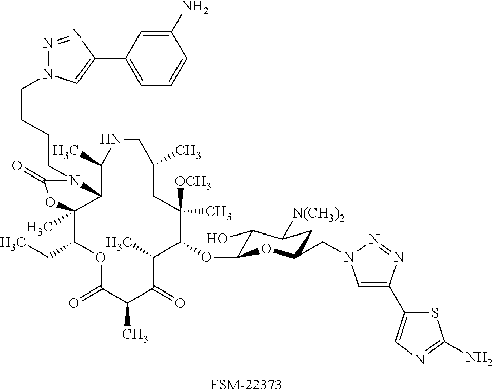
C1(OC2C(O)C([N(CH3)2])CC(CN3C=C(C4=CN=C(N)S4)N=N3)O2)C([OCH3])(C)CC(C)CNC(C)C2C(C)(C(CC)OC(=O)C(C)C(=O)C1C)OC(=O)N2CCCCN1N=NC(C2=CC=CC(N)=C2)=C1.[FSM-22373]
